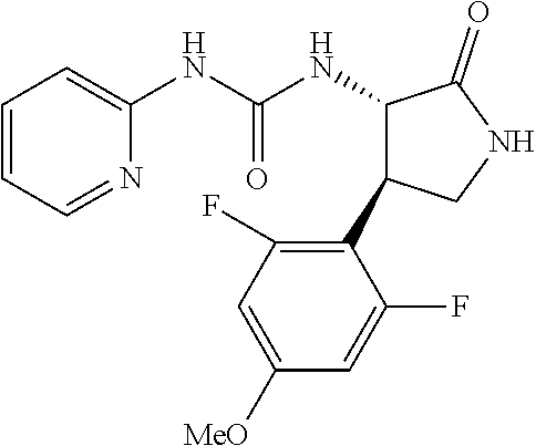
C1=CC=NC(NC(NC2C(=O)NCC2C2=C(F)C=C([MeO])C=C2F)=O)=C1
